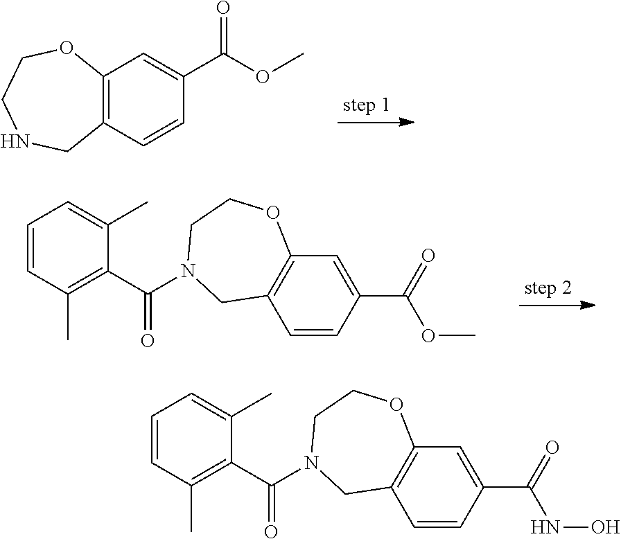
C12=C(C=CC(C(OC)=O)=C1)CNCCO2.C1=CC(C(=O)OC)=CC2=C1CN(C(C1=C(C)C=CC=C1C)=O)CCO2.C1=CC(C(=O)NO)=CC2=C1CN(C(C1=C(C)C=CC=C1C)=O)CCO2
